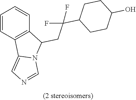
C1=CC2=C(C=C1)C(CC(C1CCC(O)CC1)(F)F)N1C2=CN=C1
